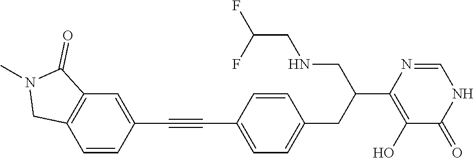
C1(C#CC2=CC3=C(C=C2)CN(C)C3=O)=CC=C(CC(C2=C(O)C(=O)NC=N2)CNCC(F)F)C=C1
